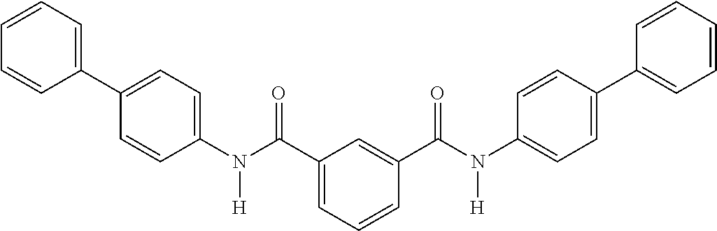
C1=C(C(N(C2=CC=C(C3=CC=CC=C3)C=C2)[H])=O)C=C(C(N(C2=CC=C(C3=CC=CC=C3)C=C2)[H])=O)C=C1
